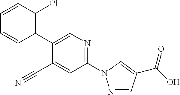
C1=CC(C2=CN=C(N3N=CC(C(=O)O)=C3)C=C2C#N)=C(Cl)C=C1
